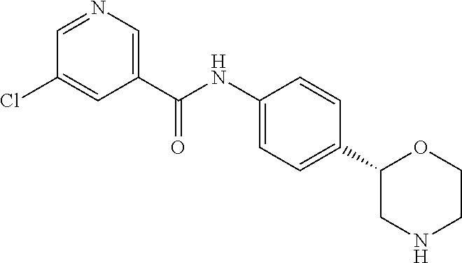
C1(C(NC2=CC=C(C3CNCCO3)C=C2)=O)=CN=CC(Cl)=C1
